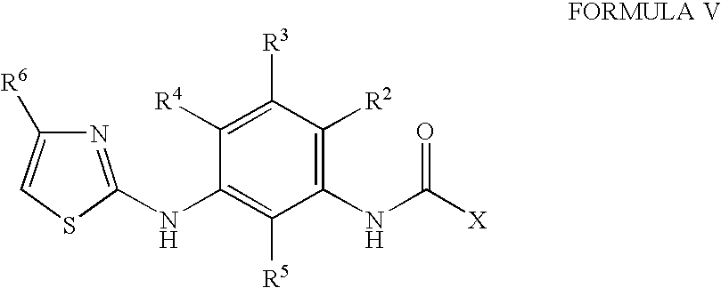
N1=C(NC2=C([R5])C(NC([X])=O)=C([R2])C([R3])=C2[R4])SC=C1[R6]
